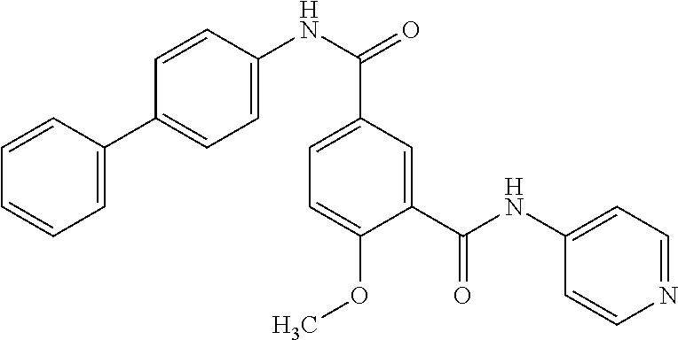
C1=C(C2=CC=C(NC(=O)C3=CC=C(OC)C(C(NC4=CC=NC=C4)=O)=C3)C=C2)C=CC=C1
